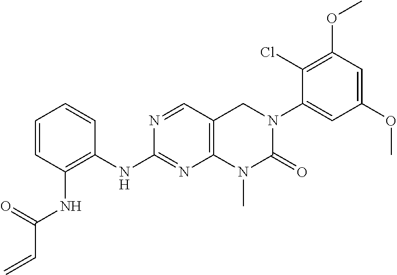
C1(OC)=CC(OC)=C(Cl)C(N2C(=O)N(C)C3=C(C2)C=NC(NC2=C(NC(=O)C=C)C=CC=C2)=N3)=C1
